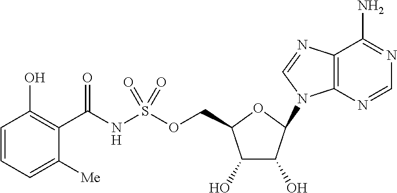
C12=C(N=CN=C1N)N(C1C(O)C(O)C(COS(NC(C3=C(O)C=CC=C3[Me])=O)(=O)=O)O1)C=N2
